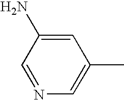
C1=C(N)C=NC=C1C
